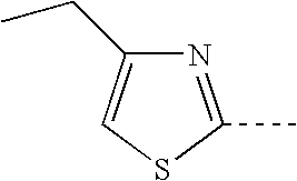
N1=C(C)SC=C1CC
